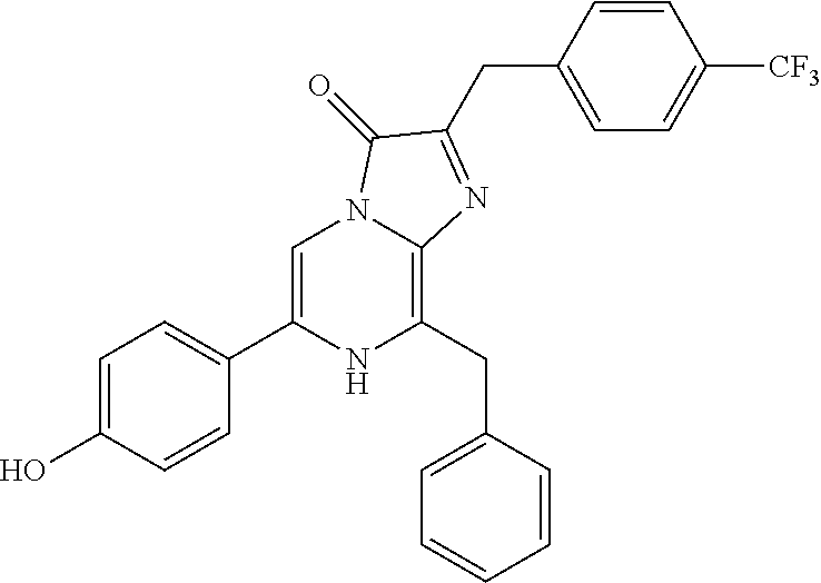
C1=C(O)C=CC(C2=CN3C(=C(CC4=CC=CC=C4)N2)N=C(CC2=CC=C([CF3])C=C2)C3=O)=C1
